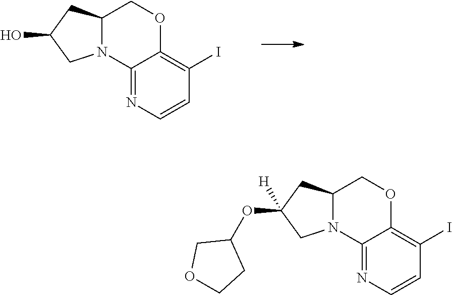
C12=NC=CC(I)=C1OCC1N2CC(O)C1.C12=NC=CC(I)=C1OCC1N2CC(OC2COCC2)([H])C1
